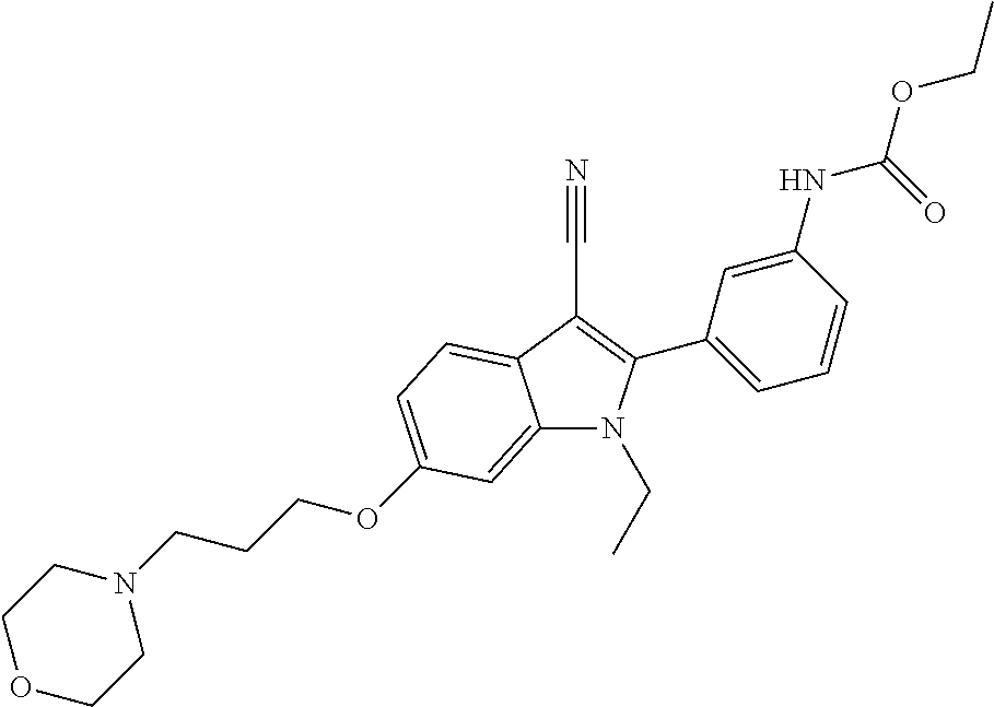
C1=C(C2=C(C#N)C3=CC=C(OCCCN4CCOCC4)C=C3N2CC)C=C(NC(OCC)=O)C=C1
